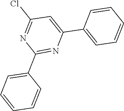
C1(C2=CC=CC=C2)=CC(Cl)=NC(C2=CC=CC=C2)=N1
